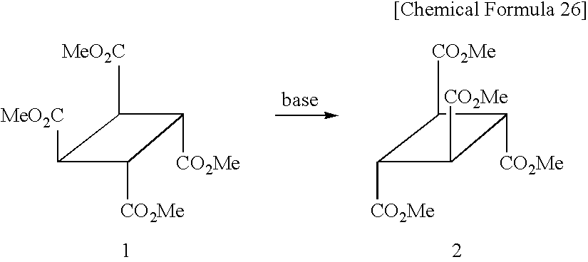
C1([CO2Me])C([CO2Me])C([CO2Me])C1[CO2Me].C1([MeO2C])C([MeO2C])C([CO2Me])C1[CO2Me]
